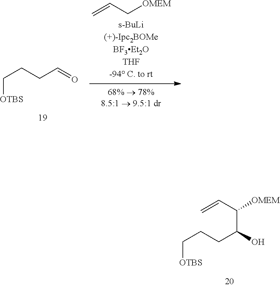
C(CCC=O)[OTBS].C=CC[OMEM].C(CCC(O)C([OMEM])C=C)[OTBS]
